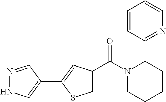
N1(C(C2=CSC(C3=CNN=C3)=C2)=O)CCCCC1C1=NC=CC=C1
